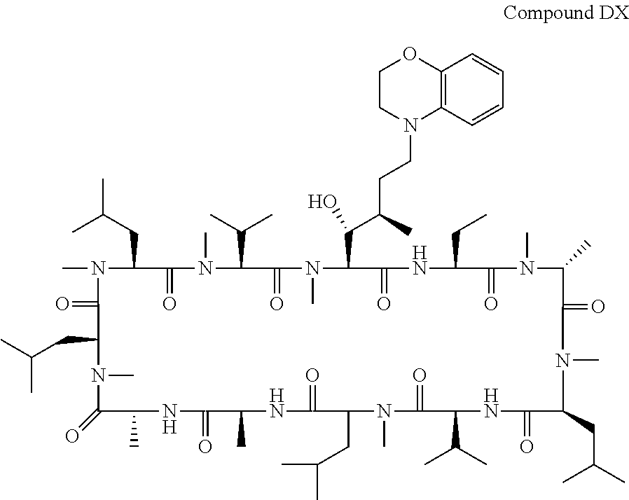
CC(CC1N(C)C(=O)C(CC(C)C)N(C)C(=O)C(C)NC(=O)C(C)NC(=O)C(CC(C)C)N(C)C(=O)C(C(C)C)NC(=O)C(CC(C)C)N(C)C(=O)C(C)N(C)C(=O)C(CC)NC(=O)C(C(C(C)CCN2C3=C(OCC2)C=CC=C3)O)N(C)C(=O)C(C(C)C)N(C)C1=O)C
